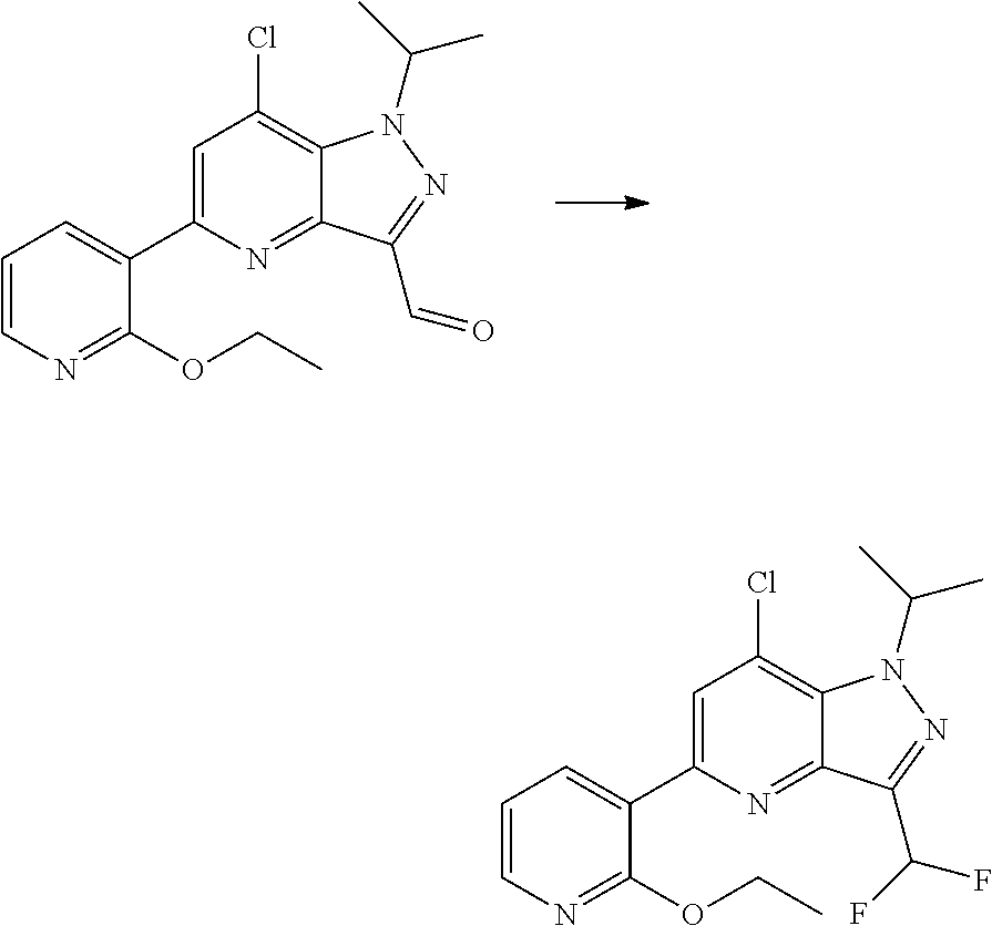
C1=CN=C(OCC)C(C2=CC(Cl)=C3C(=N2)C(C=O)=NN3C(C)C)=C1.C1=CN=C(OCC)C(C2=CC(Cl)=C3C(=N2)C(C(F)F)=NN3C(C)C)=C1
